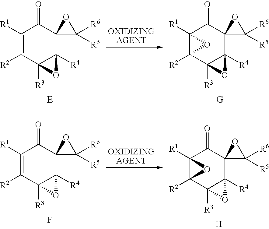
C1([R1])=C([R2])C2([R3])C([R4])(C3(C1=O)C([R6])([R5])O3)O2.C12([R1])C([R2])(C3([R3])C([R4])(C4(C1=O)C([R6])([R5])O4)O3)O2.C1([R1])=C([R2])C2([R3])C([R4])(C3(C1=O)C([R6])([R5])O3)O2.F.C12([R1])C([R2])(C3([R3])C([R4])(C4(C1=O)C([R6])([R5])O4)O3)O2.[H]
